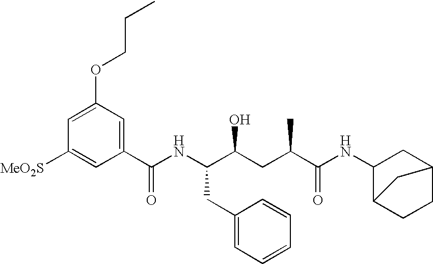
C1=C(OCCC)C=C(C(NC(C(CC(C(NC2C3CCC(C2)C3)=O)C)O)CC2=CC=CC=C2)=O)C=C1[MeO2S]
